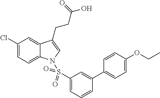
C1(Cl)=CC=C2C(=C1)C(CCC(O)=O)=CN2S(C1=CC=CC(C2=CC=C(OCC)C=C2)=C1)(=O)=O
